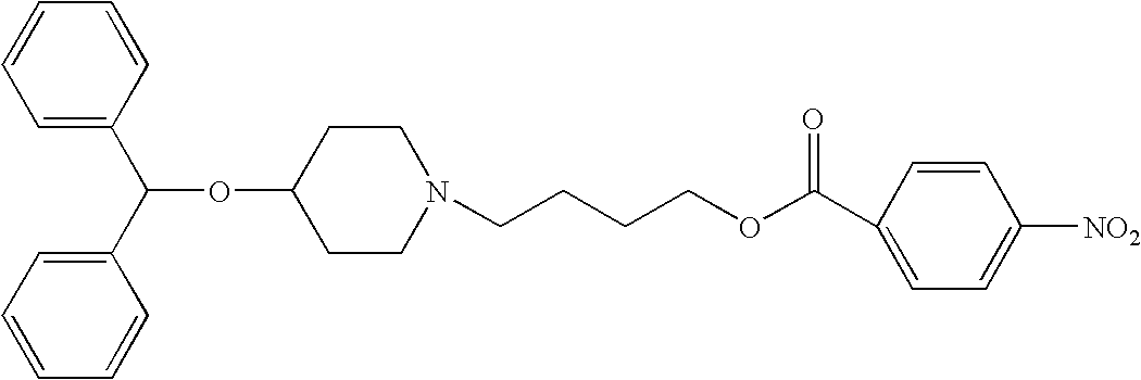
C1=CC=CC=C1C(C1=CC=CC=C1)OC1CCN(CCCCOC(C2=CC=C([NO2])C=C2)=O)CC1
